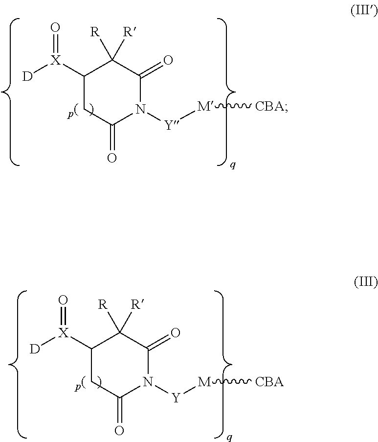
C1([X]([D])=O)CC(=O)N([Y][M][CBA])C(=O)C1([R])[R].C1([X]([D])=O)CC(=O)N([Y][M][CBA])C(=O)C1([R])[R]
